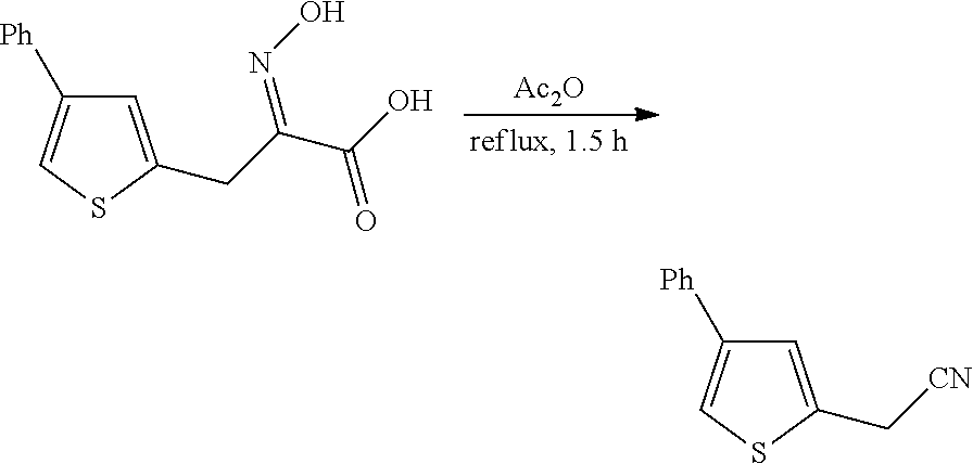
[Ac2O].C(C1=CC([Ph])=CS1)C(=NO)C(O)=O.C(C1=CC([Ph])=CS1)[CN]
